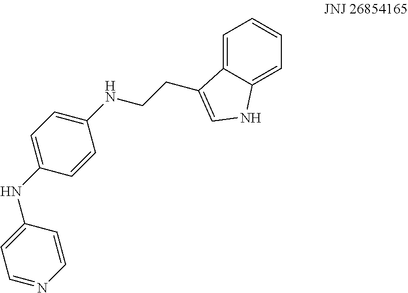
C1=C2C(=CC=C1)NC=C2CCNC1=CC=C(NC2=CC=NC=C2)C=C1
